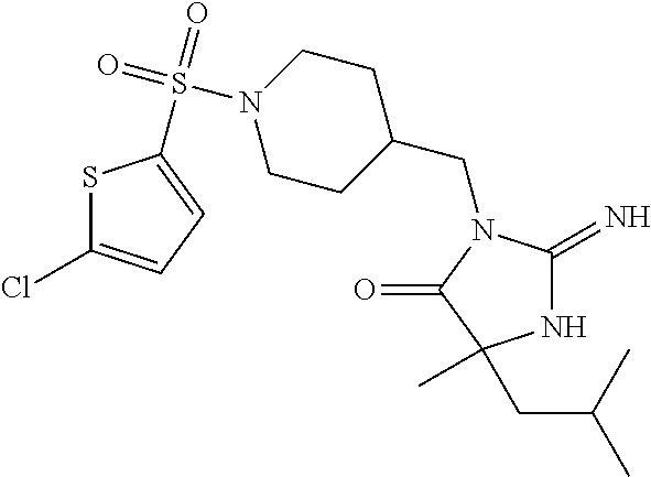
C1(CN2C(=N)NC(C)(CC(C)C)C2=O)CCN(S(=O)(=O)C2=CC=C(Cl)S2)CC1
